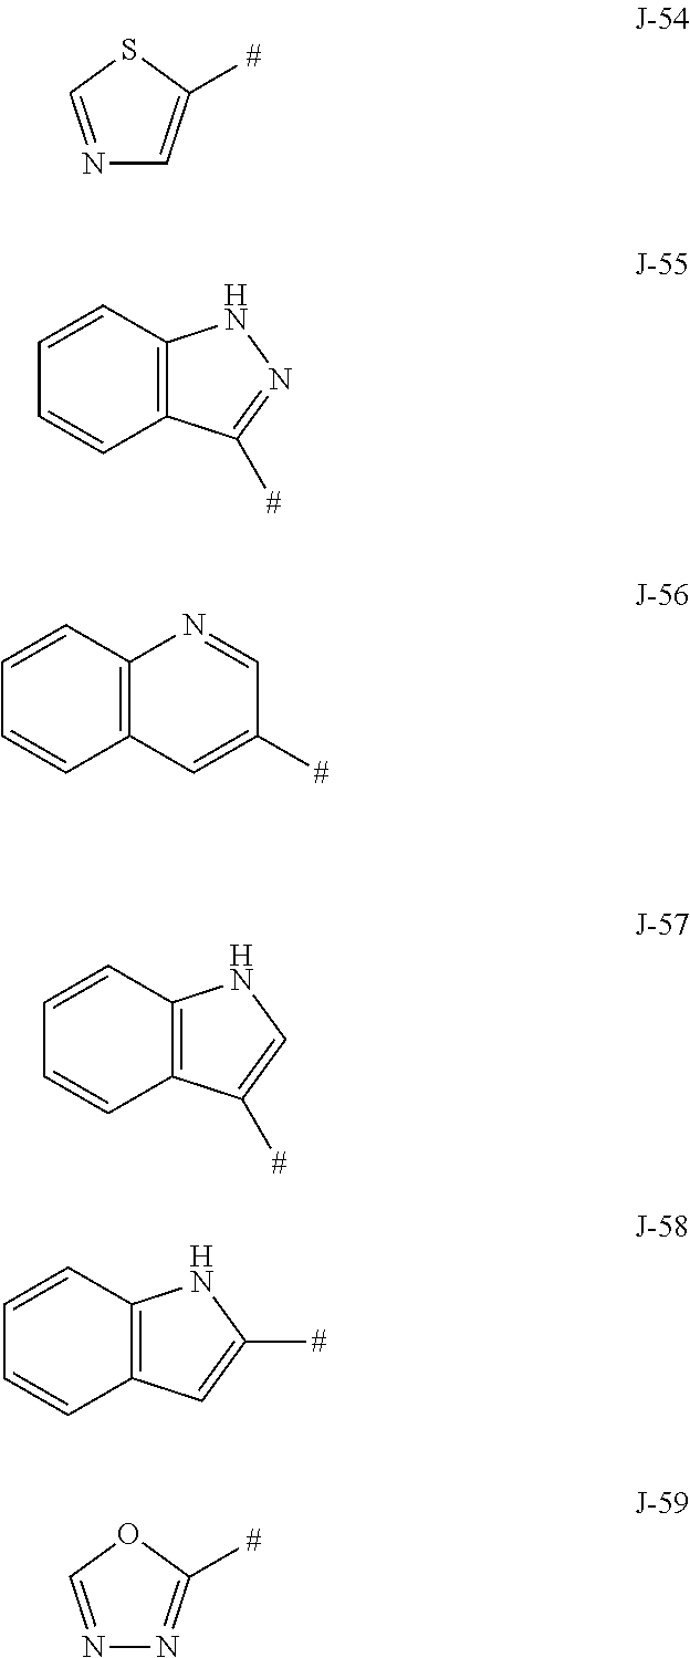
C12=C(C=CC=C1)NN=C2[#].N1=CSC([#])=C1.C12=C(C=CC=C1)N=CC([#])=C2.C12=C(C=CC=C1)NC=C2[#].C12=C(C=CC=C1)NC([#])=C2.N1=COC([#])=N1
